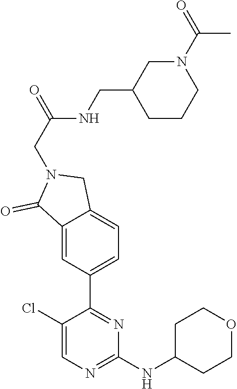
C1(Cl)=CN=C(NC2CCOCC2)N=C1C1=CC=C2C(=C1)C(=O)N(CC(NCC1CCCN(C(C)=O)C1)=O)C2
